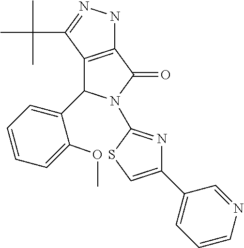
C12=C(C(C(C)(C)C)=NN1)C(C1=CC=CC=C1OC)N(C1=NC(C3=CC=CN=C3)=CS1)C2=O
